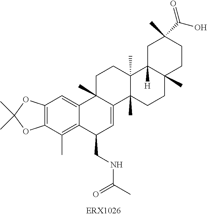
C12=C(C(C)=C3C(=C1)C1(C)C(=CC3CNC(C)=O)C3(C)C(C)(CC1)C1([H])C(C)(CC3)CCC(C)(C(O)=O)C1)OC(C)(C)O2
